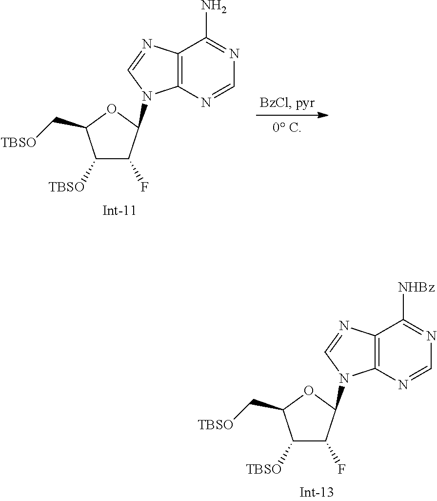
C1([TBSO])C(F)C(N2C3=C(N=C2)C(N)=NC=N3)OC1C[TBSO].C1([TBSO])C(F)C(N2C3=C(N=C2)C([NHBz])=NC=N3)OC1C[TBSO]
